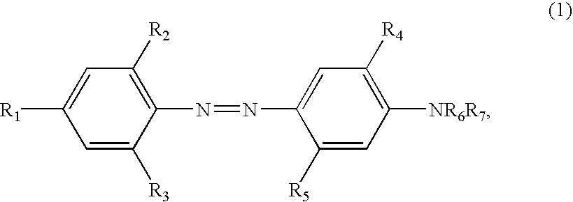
C1=C([R3])C(N=NC2=CC([R4])=C([NR6R7])C=C2[R5])=C([R2])C=C1[R1]
